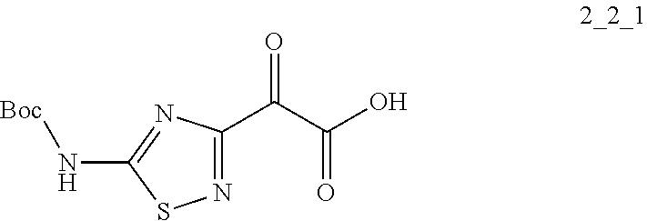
N1=C(C(C(O)=O)=O)N=C(N[Boc])S1
